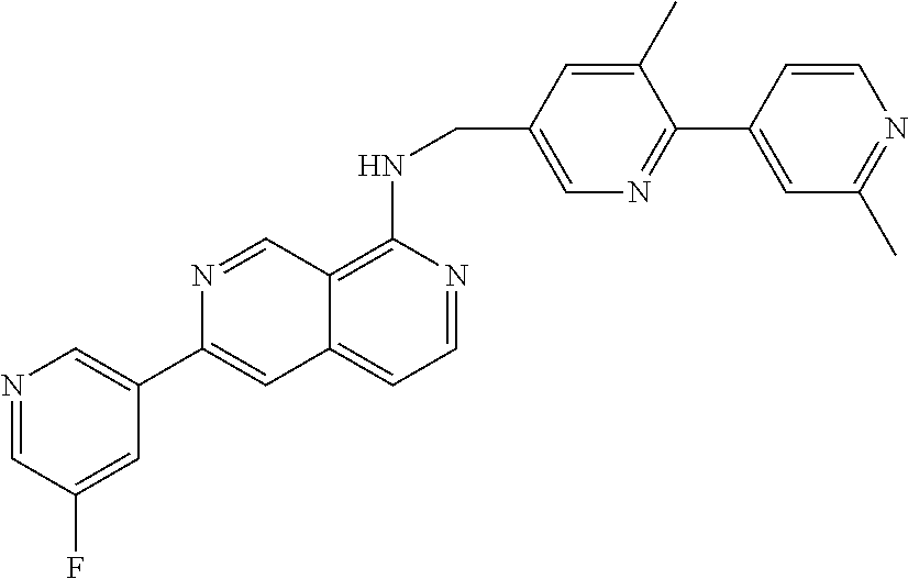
C1(C)=CC(CNC2=C3C(=CC=N2)C=C(C2=CN=CC(F)=C2)N=C3)=CN=C1C1=CC(C)=NC=C1
